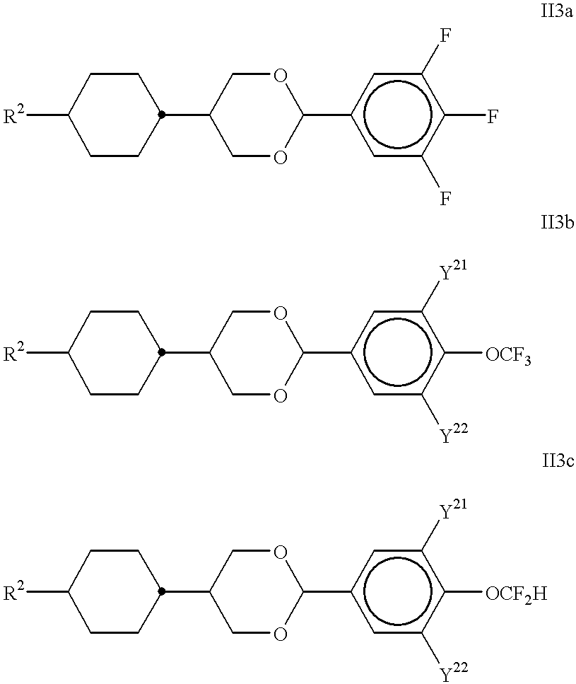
[R2]C1CCC(C2COC(c3cc(F)c(F)c(F)c3)OC2)CC1.[R2]C1CCC(C2COC(c3cc([Y22])c([OCF3])c([Y21])c3)OC2)CC1.[R2]C1CCC(C2COC(c3cc([Y22])c([OCF2H])c([Y21])c3)OC2)CC1
